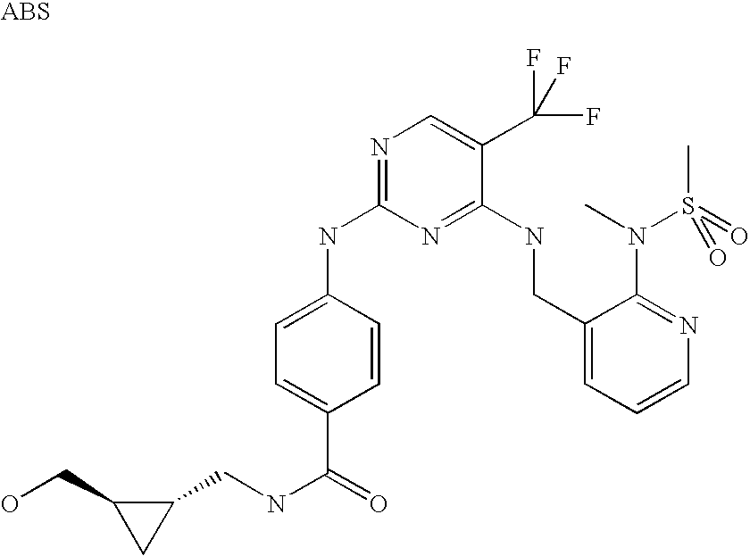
C1(NC2=NC=C(C(F)(F)F)C(NCC3=CC=CN=C3N(C)S(C)(=O)=O)=N2)=CC=C(C(=O)NCC2C(CO)C2)C=C1
